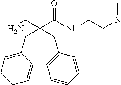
N(C(C(CN)(CC1=CC=CC=C1)CC1=CC=CC=C1)=O)CCNC
